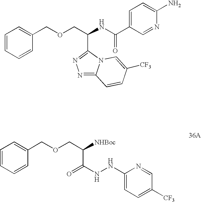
C1=CC=CC(COCC(NC(C2=CC=C(N)N=C2)=O)C2=NN=C3N2C=C([CF3])C=C3)=C1.C1=CC=CC(COCC([NHBoc])C(=O)NNC2=CC=C([CF3])C=N2)=C1
